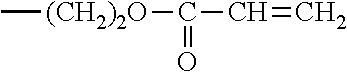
C[(CH2)2O]C(=O)C=C
